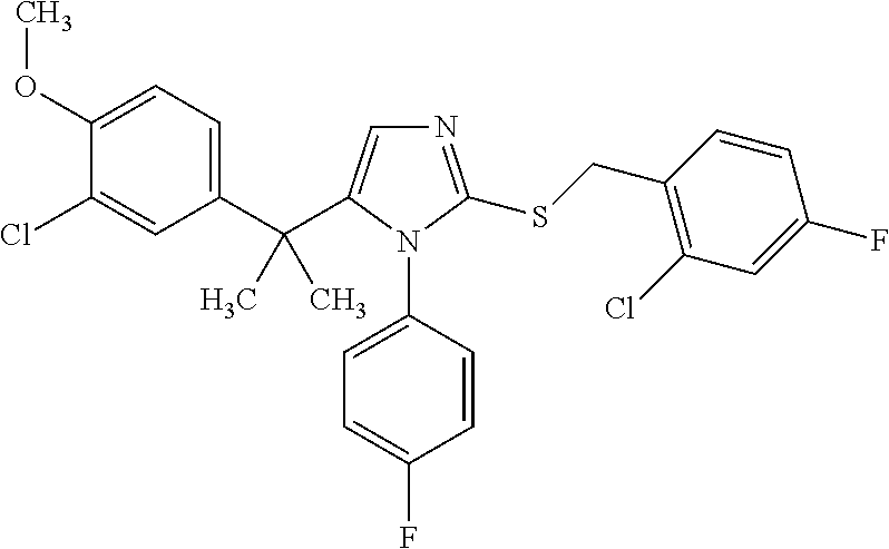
C1(C(C2=CN=C(SCC3=C(Cl)C=C(F)C=C3)N2C2=CC=C(F)C=C2)(C)C)=CC=C(OC)C(Cl)=C1
